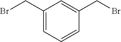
C1(CBr)=CC=CC(CBr)=C1
